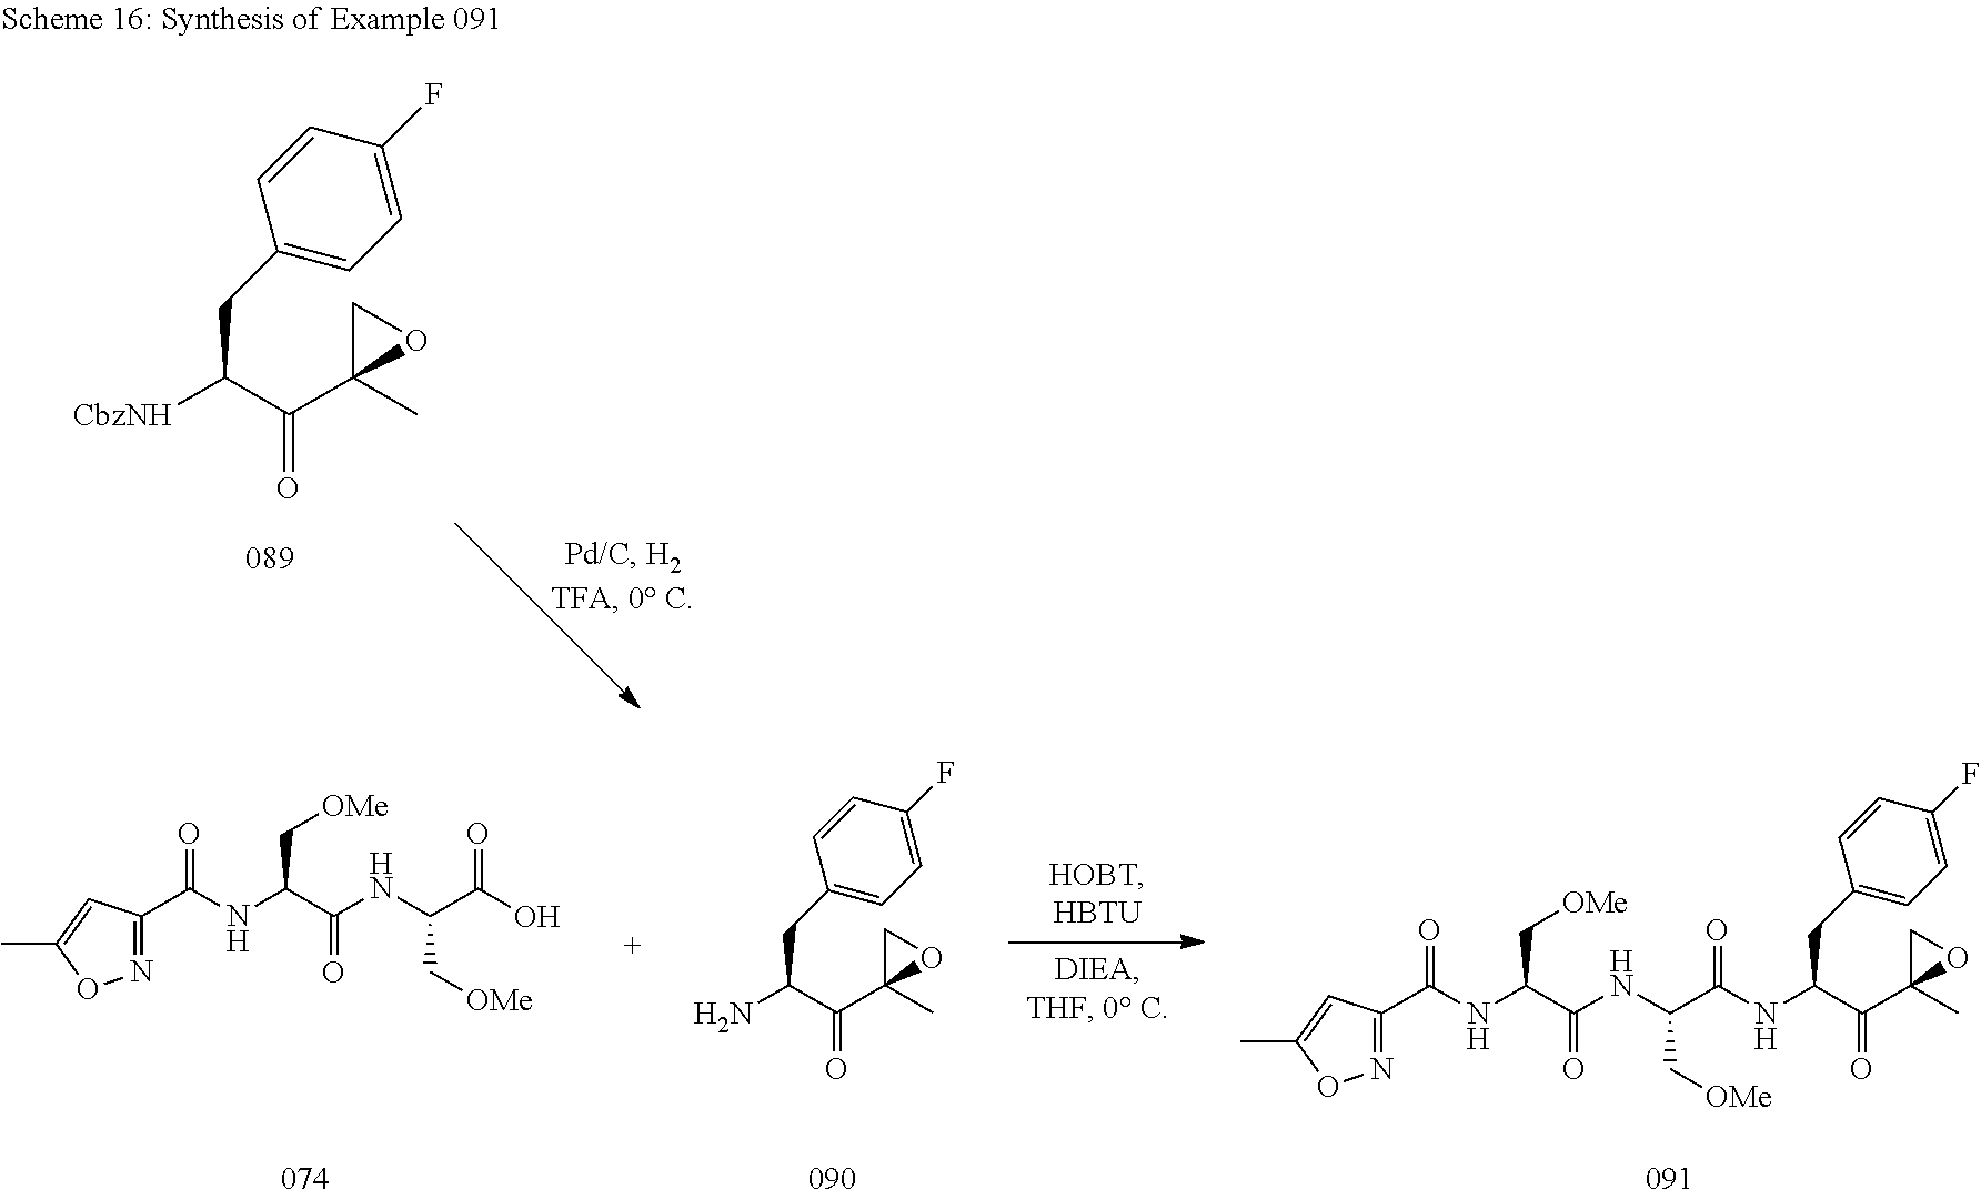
[CbzNH]C(C(C1(C)OC1)=O)CC1=CC=C(F)C=C1.N1=C(C(NC(C(NC(C(O)=O)C[OMe])=O)C[OMe])=O)C=C(C)O1.NC(C(C1(C)OC1)=O)CC1=CC=C(F)C=C1.N1=C(C(NC(C(NC(C(=O)NC(C(C2(C)OC2)=O)CC2=CC=C(F)C=C2)C[OMe])=O)C[OMe])=O)C=C(C)O1
